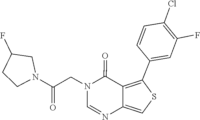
C1=NC2=CSC(C3=CC(F)=C(Cl)C=C3)=C2C(=O)N1CC(N1CC(F)CC1)=O
